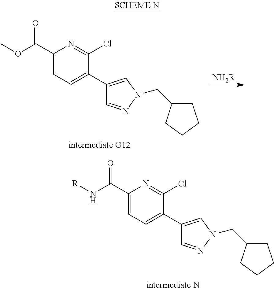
[intermediate N].C1=NN(CC2CCCC2)C=C1C1=CC=C(C(=O)N[R])N=C1Cl.[NH2R].[intermediate G12].C1=NN(CC2CCCC2)C=C1C1=CC=C(C(=O)OC)N=C1Cl
